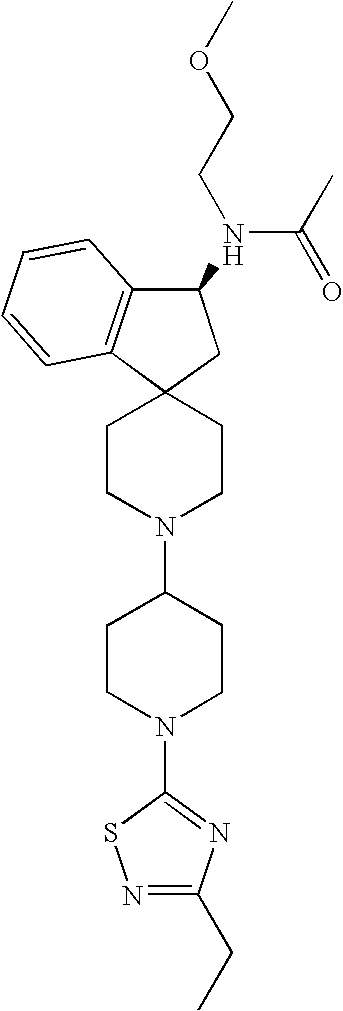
C12=C(C(N(CCOC)C(C)=O)CC13CCN(C1CCN(C4=NC(CC)=NS4)CC1)CC3)C=CC=C2
